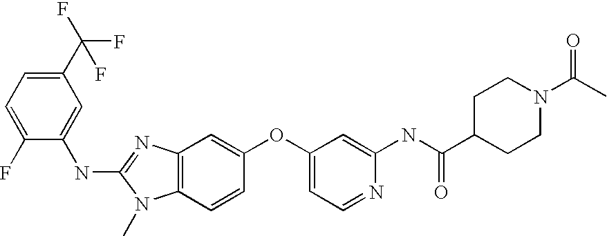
C1(C(F)(F)F)=CC=C(F)C(NC2=NC3=C(N2C)C=CC(OC2=CC=NC(NC(C4CCN(C(C)=O)CC4)=O)=C2)=C3)=C1
